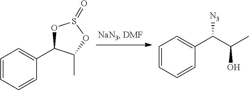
C1=CC=CC(C(C(C)O)[N3])=C1.C1=CC=CC(C2OS(=O)OC2C)=C1
